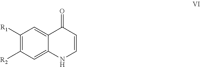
C1([R2])=C([R1])C=C2C(=O)C=CNC2=C1
